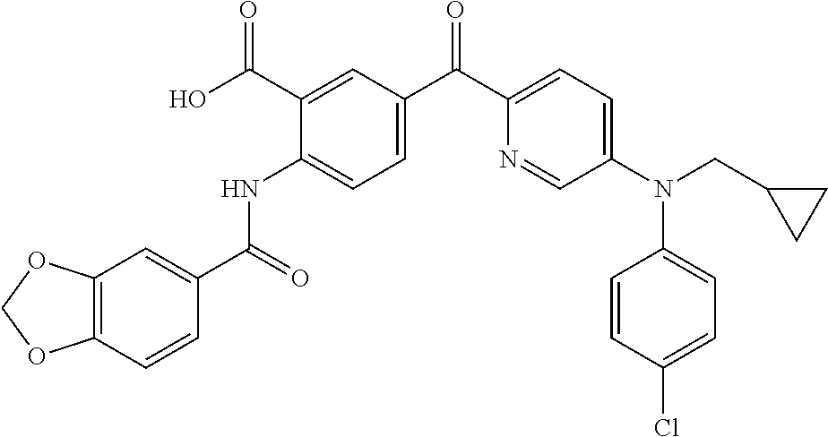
C12=C(C=CC(C(=O)NC3=CC=C(C(C4=CC=C(N(CC5CC5)C5=CC=C(Cl)C=C5)C=N4)=O)C=C3C(O)=O)=C1)OCO2
